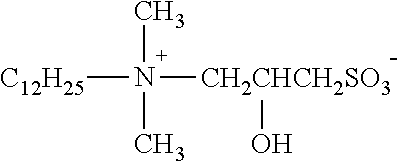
CN(C)([C12H25])[CH2CHCH2SO3]O
